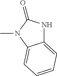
C12=CC=CC=C1N(C)C(=O)N2
